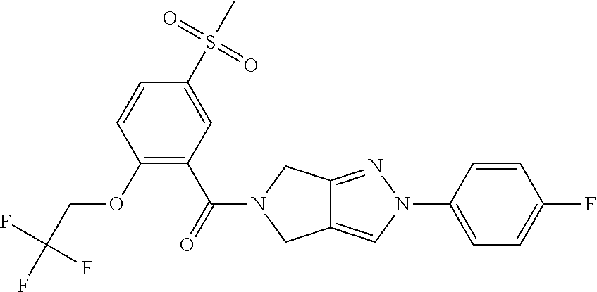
O(C1=C(C(=O)N2CC3=CN(C4=CC=C(F)C=C4)N=C3C2)C=C(S(C)(=O)=O)C=C1)CC(F)(F)F
